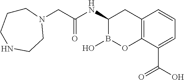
C12=C(C(C(O)=O)=CC=C1)OB(O)C(NC(=O)CN1CCNCCC1)C2
